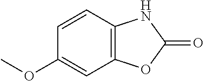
C12=C(OC(=O)N1)C=C(OC)C=C2
